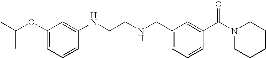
C1(OC(C)C)=CC=CC(NCCNCC2=CC=CC(C(N3CCCCC3)=O)=C2)=C1
